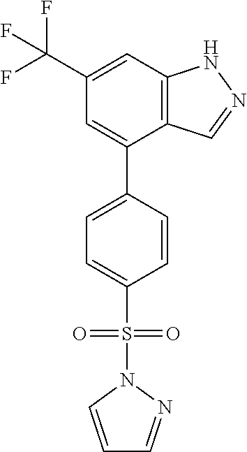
C12=C(C=C(C(F)(F)F)C=C1C1=CC=C(S(N3C=CC=N3)(=O)=O)C=C1)NN=C2
